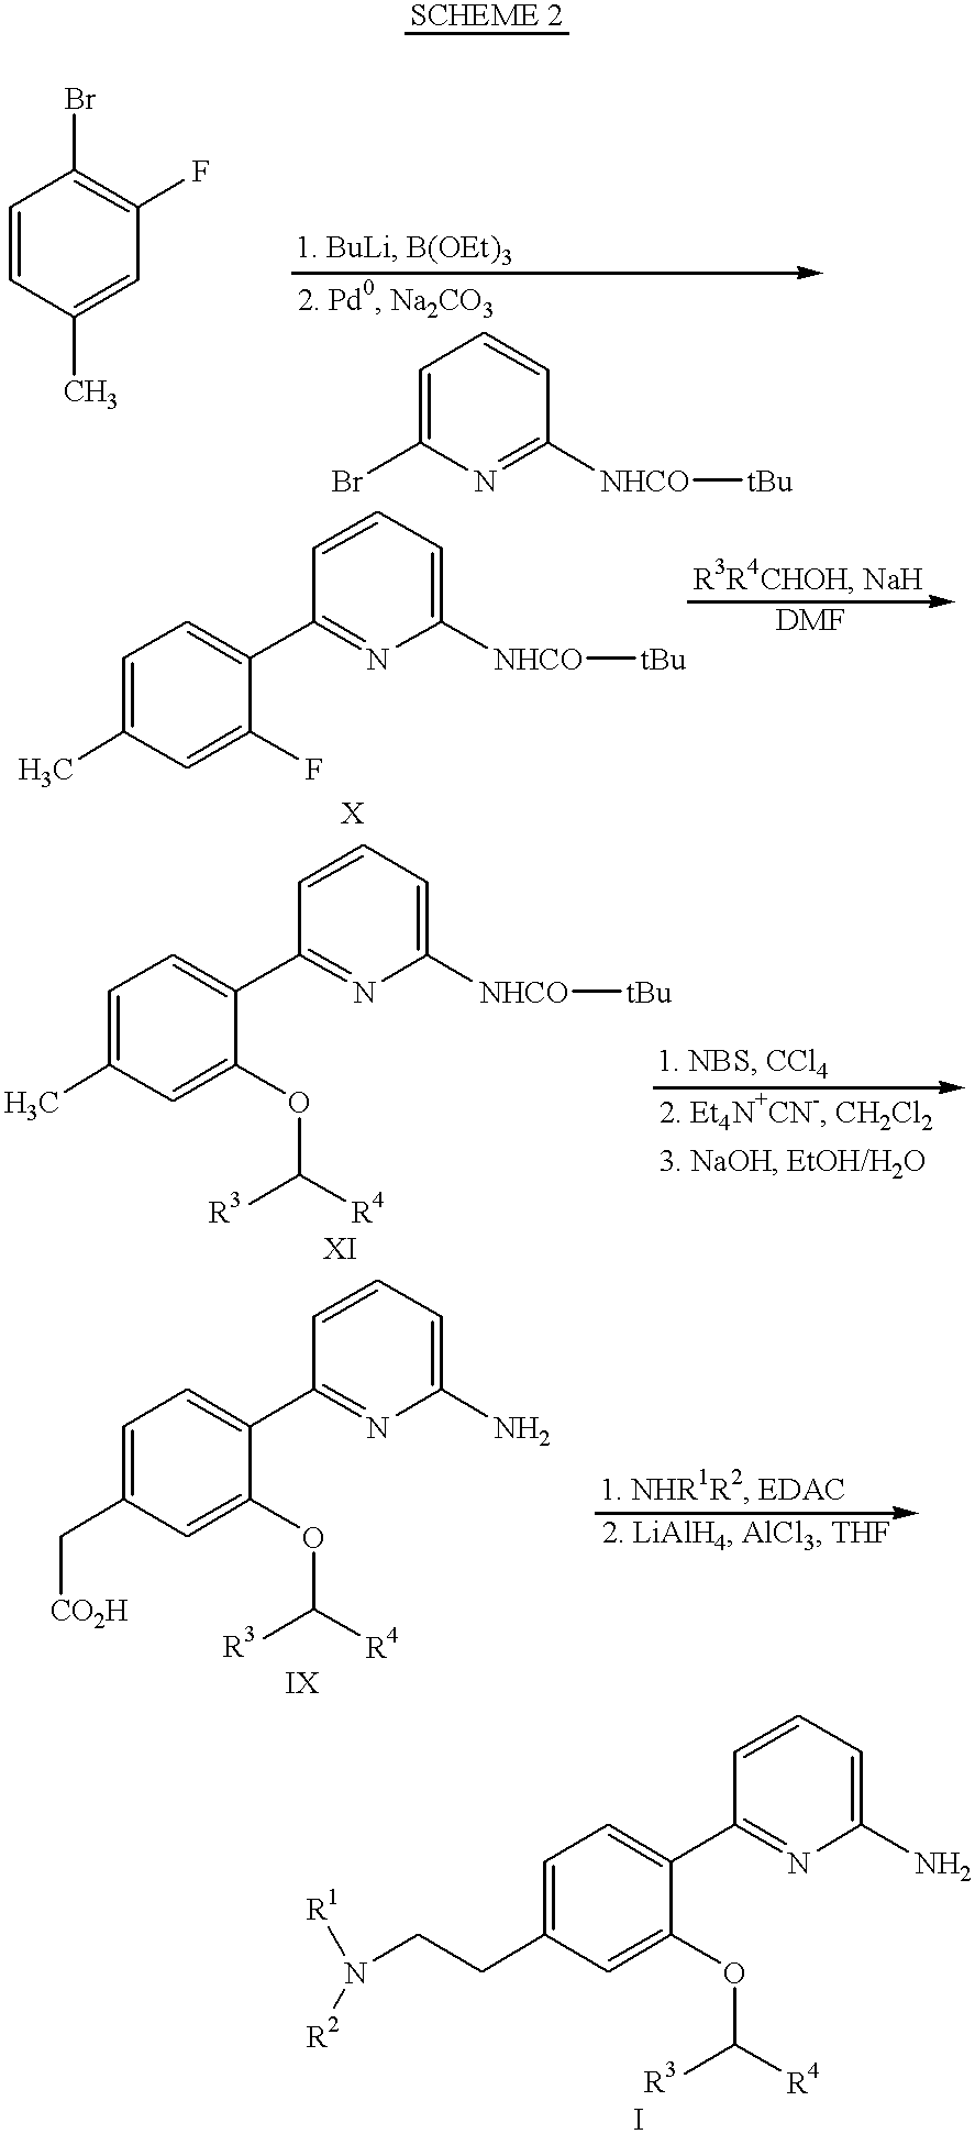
C1=CC(C)=CC(F)=C1Br.C1=C(Br)N=C([NHCO][tBu])C=C1.C1=C(C)C=C(F)C(C2=NC([NHCO][tBu])=CC=C2)=C1.C1=C(C)C=C(OC([R4])[R3])C(C2=NC([NHCO][tBu])=CC=C2)=C1.C1=C(C[CO2H])C=C(OC([R4])[R3])C(C2=NC(N)=CC=C2)=C1.C1=C(CCN([R1])[R2])C=C(OC([R4])[R3])C(C2=NC(N)=CC=C2)=C1
